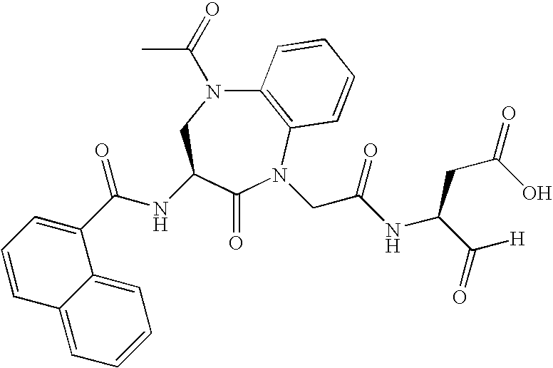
C12=C(N(CC(NC(C(=O)[H])CC(=O)O)=O)C(=O)C(NC(C3=CC=CC4=CC=CC=C34)=O)CN1C(C)=O)C=CC=C2
